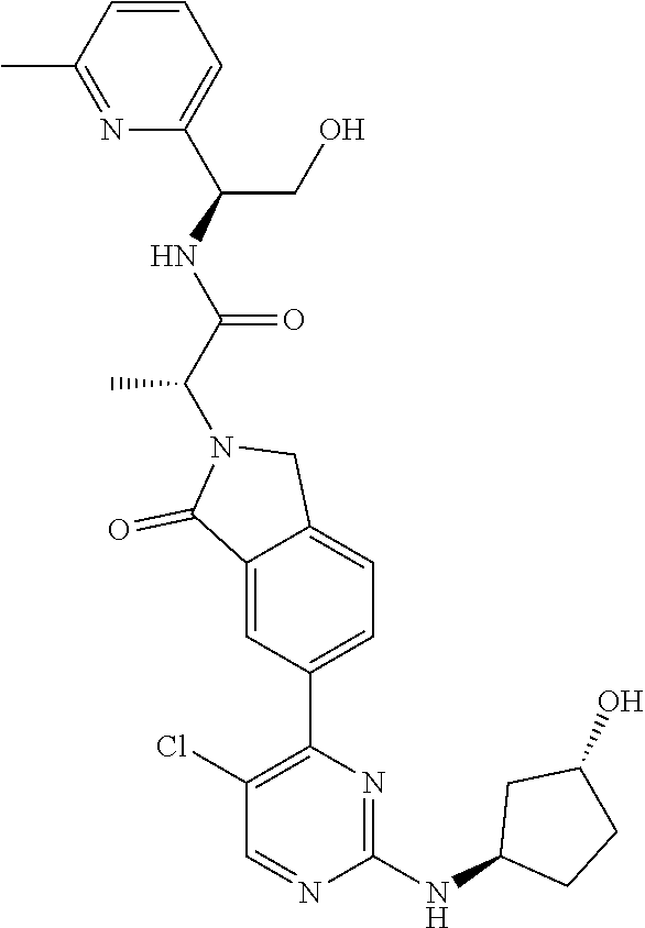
N1=C(C)C=CC=C1C(NC(C(N1C(=O)C2=CC(C3=C(Cl)C=NC(NC4CCC(O)C4)=N3)=CC=C2C1)C)=O)CO
